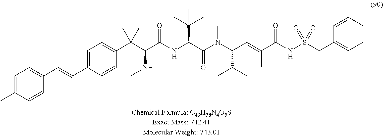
C1(C=CC2=CC=C(C(C(C(NC(C(N(C(C=C(C(NS(CC3=CC=CC=C3)(=O)=O)=O)C)C(C)C)C)=O)C(C)(C)C)=O)NC)(C)C)C=C2)=CC=C(C)C=C1
